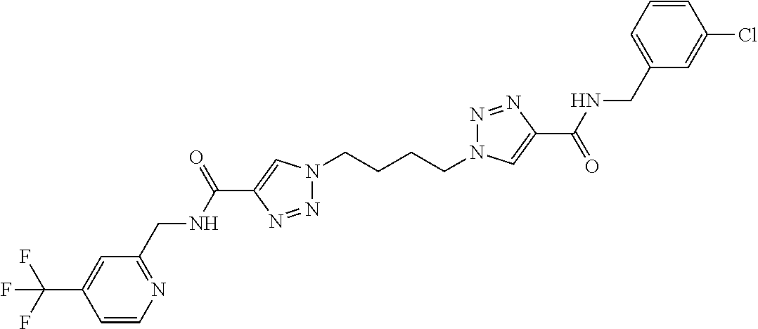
N1(CCCCN2N=NC(C(=O)NCC3=CC=CC(Cl)=C3)=C2)N=NC(C(NCC2=NC=CC(C(F)(F)F)=C2)=O)=C1
